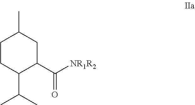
CC1CCC(C(C)C)C(C([NR1R2])=O)C1
